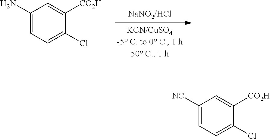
C1(N)=CC=C(Cl)C([CO2H])=C1.C1([NC])=CC=C(Cl)C([CO2H])=C1
